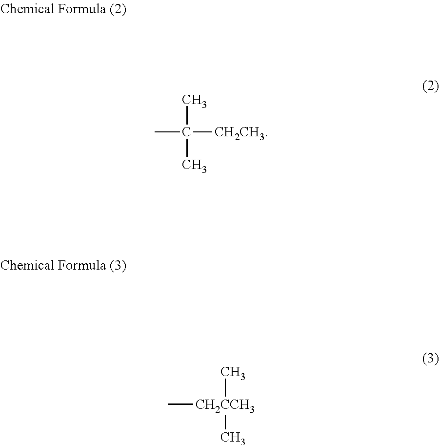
CC(C)([CH2CH3])C.C[CH2CCH3](C)C
